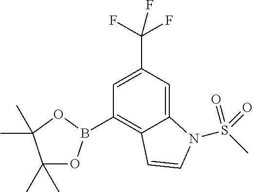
C1(C)(C)OB(C2=C3C(=CC(C(F)(F)F)=C2)N(S(C)(=O)=O)C=C3)OC1(C)C
